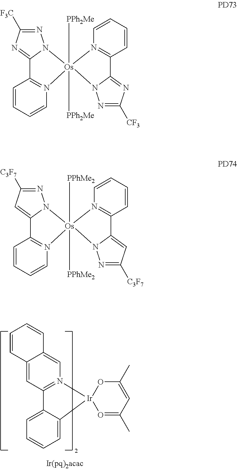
C12=N([Ir]3(C4=CC=CC=C14)O=C(C)C=C(C)O3)C=C1C(=C2)C=CC=C1.N1=C([F3C])N=C2N1[Os]1([PPh2Me])([PPh2Me])(N3=C2C=CC=C3)N2=C(C=CC=C2)C2=NC([CF3])=NN12.N1=C([C3F7])C=C2N1[Os]1([PPhMe2])([PPhMe2])(N3=C2C=CC=C3)N2=C(C=CC=C2)C2=CC([C3F7])=NN12
